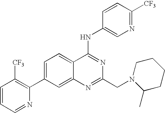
C1=CC=NC(C2=CC=C3C(=C2)N=C(CN2C(C)CCCC2)N=C3NC2=CN=C([CF3])C=C2)=C1[CF3]
